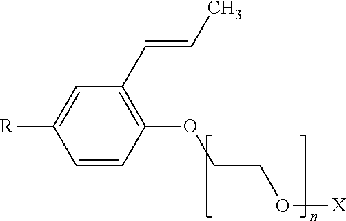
[R]C1=CC(C=CC)=C(OCCO[X])C=C1
